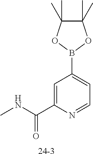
C1(C(NC)=O)=CC(B2OC(C)(C)C(C)(C)O2)=CC=N1.[24-3]
